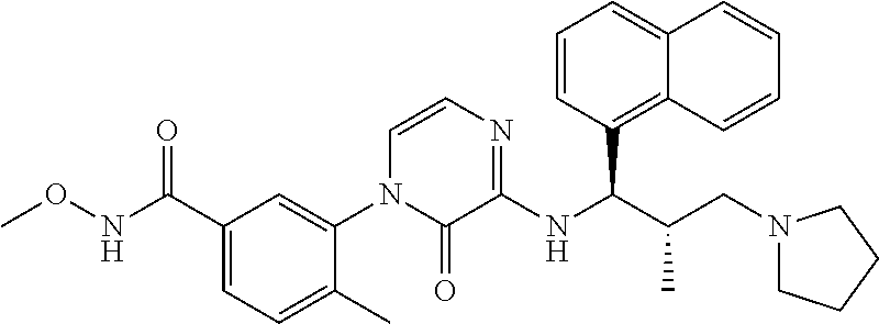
C1(C(NOC)=O)=CC=C(C)C(N2C(=O)C(NC(C(CN3CCCC3)C)C3=C4C(=CC=C3)C=CC=C4)=NC=C2)=C1
